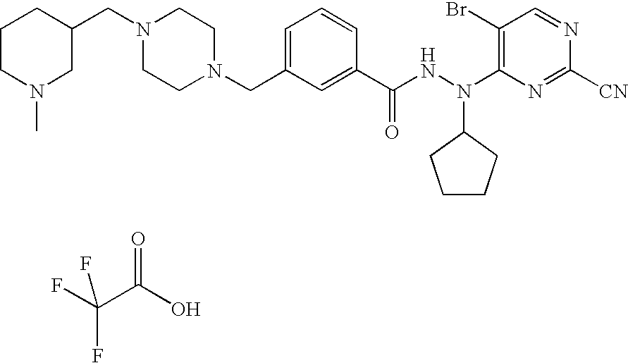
FC(C(O)=O)(F)F.C1(CN2CCN(CC3=CC=CC(C(NN(C4CCCC4)C4=C(Br)C=NC([CN])=N4)=O)=C3)CC2)CCCN(C)C1
